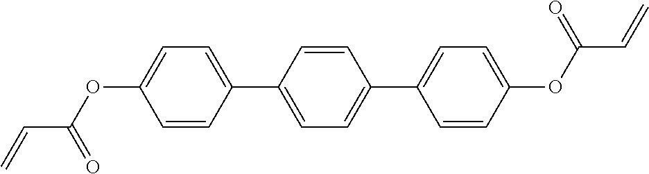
C1=CC(C2=CC=C(C3=CC=C(OC(=O)C=C)C=C3)C=C2)=CC=C1OC(=O)C=C
